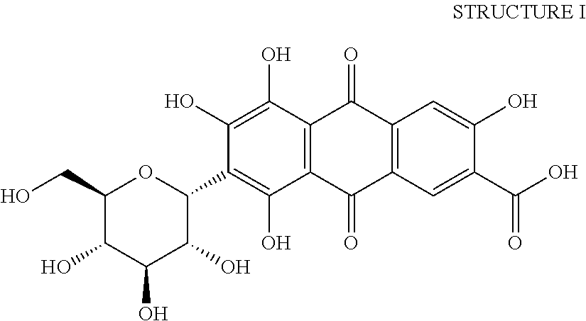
C1(O)=C(O)C2=C(C(O)=C1C1OC(CO)C(O)C(O)C1O)C(=O)C1=C(C2=O)C=C(O)C(C(O)=O)=C1
